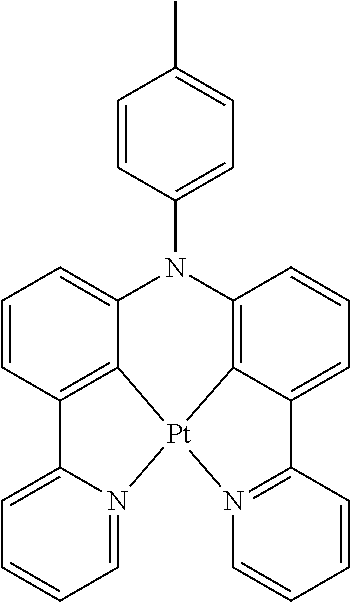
C1=CC2=C3C(=C1)N(C1=CC=C(C)C=C1)C1=C4C(=CC=C1)C1=N([Pt]34N3=CC=CC=C23)C=CC=C1
